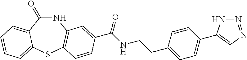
C1(=O)NC2=C(SC3=CC=CC=C13)C=CC(C(NCCC1=CC=C(C3=CN=NN3)C=C1)=O)=C2
